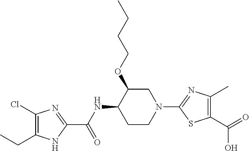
C1CN(C2=NC(C)=C(C(O)=O)S2)CC(OCCCC)C1NC(C1=NC(Cl)=C(CC)N1)=O
